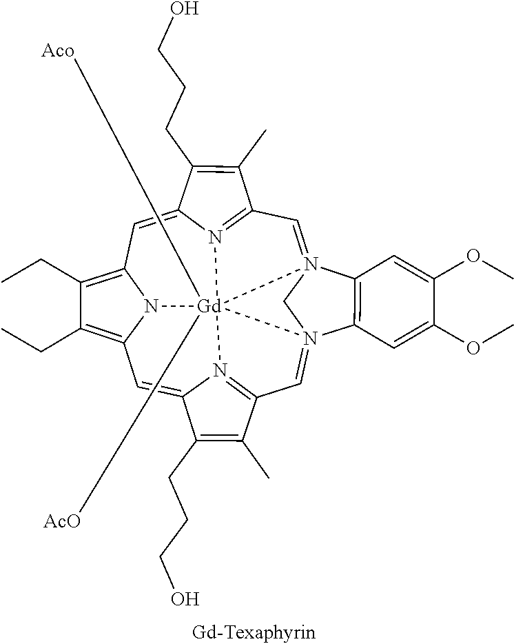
C1=N23CN4(=CC5=N6C(=CC7=C(CC)C(CC)=C8N7[Gd]246([Aco])([AcO])N2=C1C(C)=C(CCCO)C2=C8)C(CCCO)=C5C)C1=C3C=C(OC)C(OC)=C1
